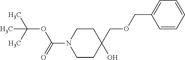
C(C1(O)CCN(C(=O)OC(C)(C)C)CC1)OCC1=CC=CC=C1
